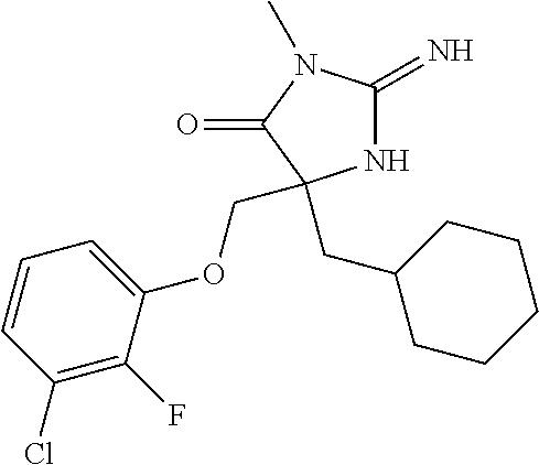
N1C(=N)N(C)C(=O)C1(CC1CCCCC1)COC1=CC=CC(Cl)=C1F
